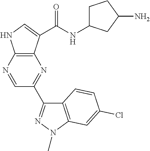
C12=C(N=CC(C3=NN(C)C4=C3C=CC(Cl)=C4)=N1)NC=C2C(=O)NC1CCC(N)C1
